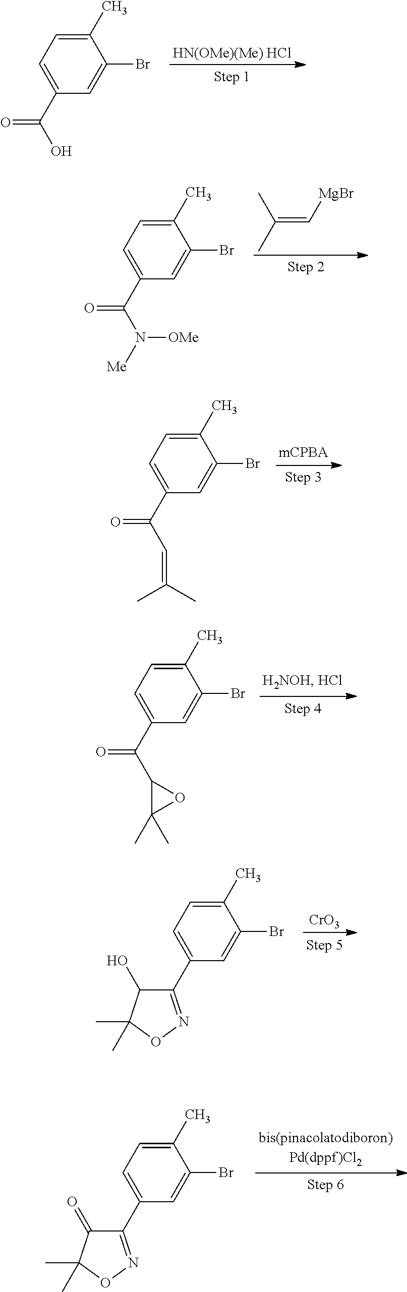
[HN(OMe)(Me) HCl].C1=C(C(O)=O)C=C(Br)C(C)=C1.[CrO3].C1=C(C2=NOC(C)(C)C2O)C=C(Br)C(C)=C1.C1=C(C2=NOC(C)(C)C2=O)C=C(Br)C(C)=C1.C(=C[MgBr])(C)C.C1=C(C(N([Me])[OMe])=O)C=C(Br)C(C)=C1.C1=C(C(C=C(C)C)=O)C=C(Br)C(C)=C1.C1=C(C(C2C(C)(C)O2)=O)C=C(Br)C(C)=C1
